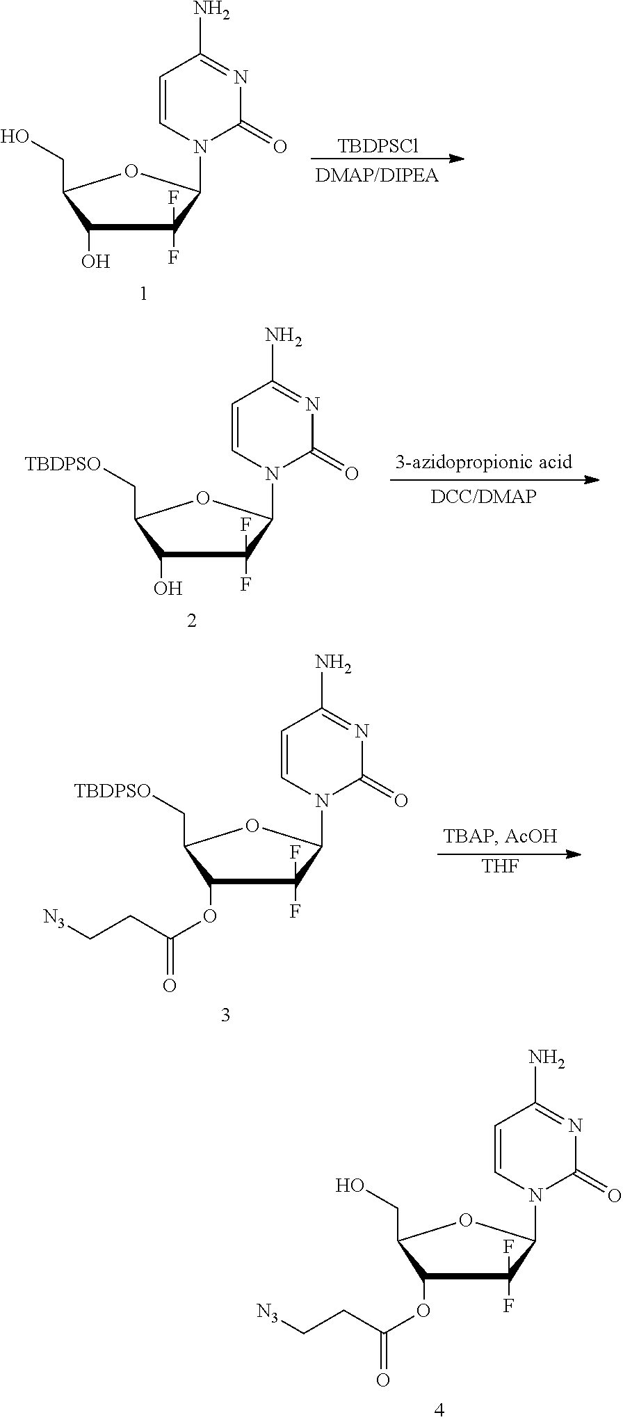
C1(OC(CC[N3])=O)C(CO)OC(N2C(=O)N=C(N)C=C2)C1(F)F.C1(O)C(CO)OC(N2C(=O)N=C(N)C=C2)C1(F)F.[TBDPSCl].C1(O)C(C[TBDPSO])OC(N2C(=O)N=C(N)C=C2)C1(F)F.C1(OC(CC[N3])=O)C(C[TBDPSO])OC(N2C(=O)N=C(N)C=C2)C1(F)F.[THF]
